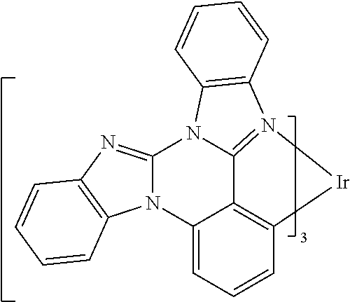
C12=C3C=CC=C1N1C(=NC4=C1C=CC=C4)N1C2=N([Ir]3)C2=C1C=CC=C2
